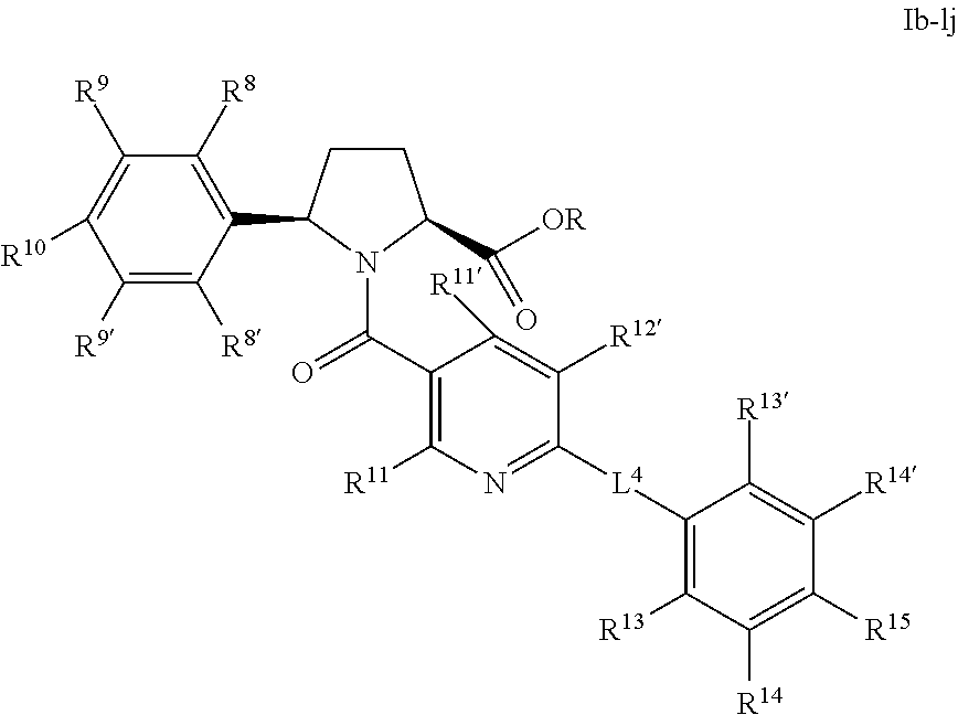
C1CC(C2=C([R8])C([R9])=C([R10])C([R9])=C2[R8])N(C(C2=C([R11])N=C([L4]C3=C([R13])C([R14])=C([R15])C([R14])=C3[R13])C([R12])=C2[R11])=O)C1C([OR])=O
